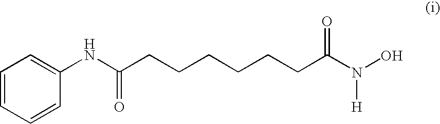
C1=CC=CC(NC(CCCCCCC(N(O)[H])=O)=O)=C1
